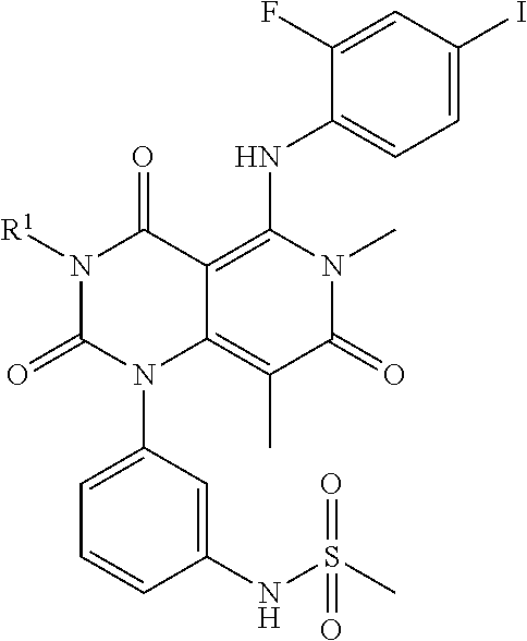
C1(NS(C)(=O)=O)=CC(N2C3=C(C)C(=O)N(C)C(NC4=CC=C(I)C=C4F)=C3C(=O)N([R1])C2=O)=CC=C1
